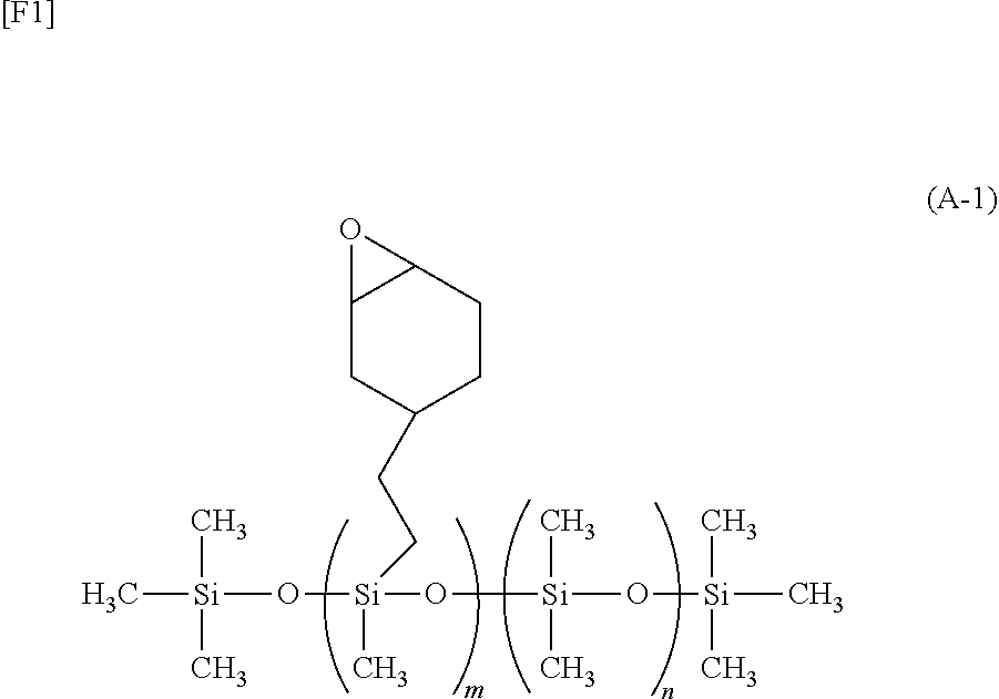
C[Si](C)(C)O[Si](C)(CCC1CCC2C(C1)O2)O[Si](C)(C)O[Si](C)(C)C.[[F1]]
